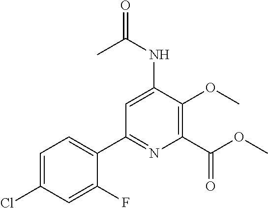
C1=C(NC(=O)C)C(OC)=C(C(OC)=O)N=C1C1=CC=C(Cl)C=C1F
